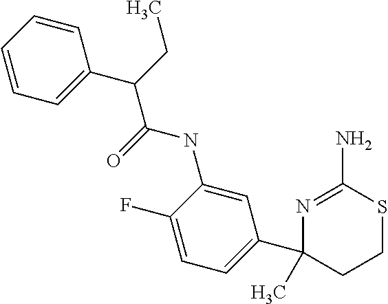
N1=C(N)SCCC1(C1=CC=C(F)C(NC(=O)C(CC)C2=CC=CC=C2)=C1)C
